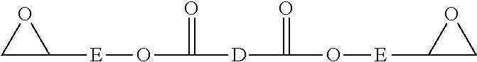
C1C([E]OC(=O)[D]C(=O)O[E]C2CO2)O1
